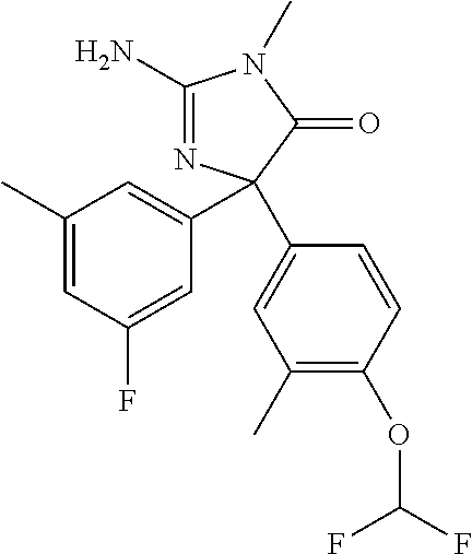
C1(N)=NC(C2=CC(C)=CC(F)=C2)(C2=CC(C)=C(OC(F)F)C=C2)C(=O)N1C
